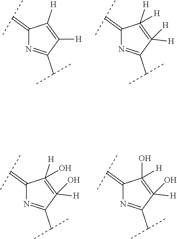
C1(=C(C)C)N=C(C(C)C)C([H])=C1[H].C1(=C(C)C)N=C(C(C)C)C([H])([H])=C1([H])[H].C1(=C(C)C)N=C(C(C)C)C([H])(O)=C1([H])O.C1(=C(C)C)N=C(C(C)C)C([H])(O)=C1([H])O
